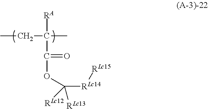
CCC(C)([RA])C(OC([RLc14][RLc15])([RLc12])[RLc13])=O
